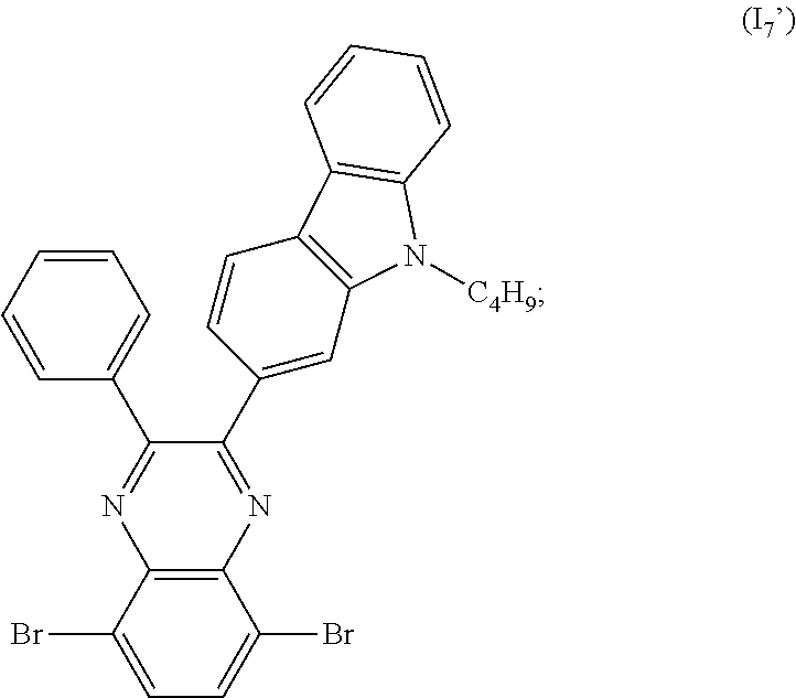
C1=CC=CC(C2=NC3=C(N=C2C2=CC4=C(C=C2)C2=C(N4[C4H9])C=CC=C2)C(Br)=CC=C3Br)=C1
